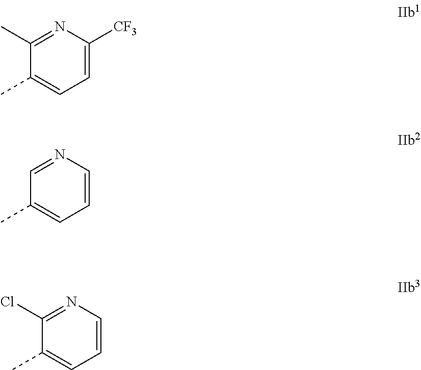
C1(C)=NC([CF3])=CC=C1C.C1=NC=CC=C1C.C1(Cl)=NC=CC=C1C
